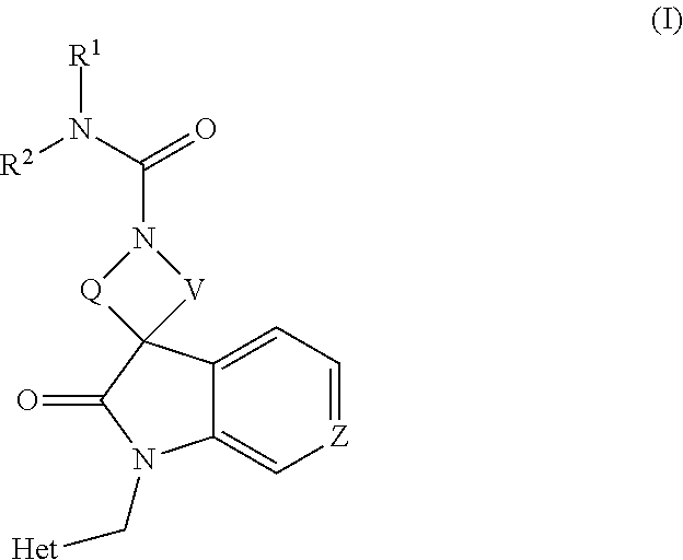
C12=CC=[Z]C=C1N(C[Het])C(=O)C21[V]N(C(N([R2])[R1])=O)[Q]1
